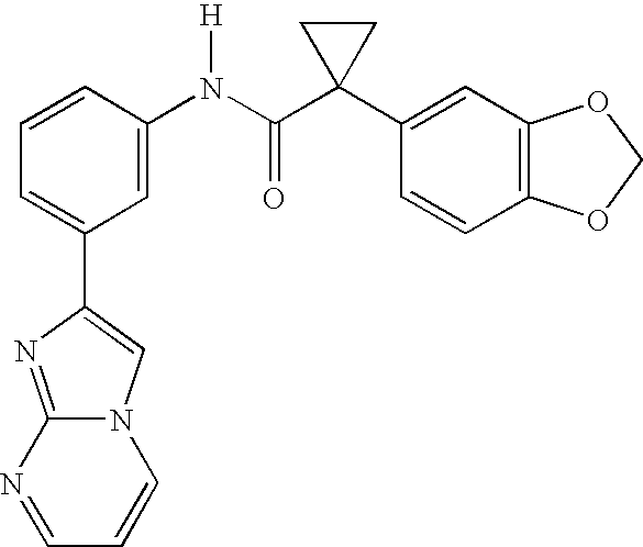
C1=CC(N(C(C2(C3=CC4=C(C=C3)OCO4)CC2)=O)[H])=CC(C2=CN3C(=N2)N=CC=C3)=C1
